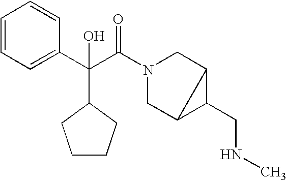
C1=CC=C(C(C(N2CC3C(CNC)C3C2)=O)(C2CCCC2)O)C=C1
